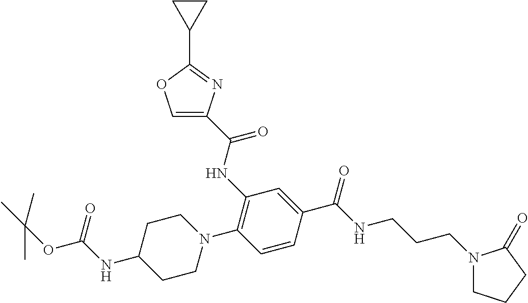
C1(NC(=O)C2=COC(C3CC3)=N2)=C(N2CCC(NC(OC(C)(C)C)=O)CC2)C=CC(C(NCCCN2CCCC2=O)=O)=C1
